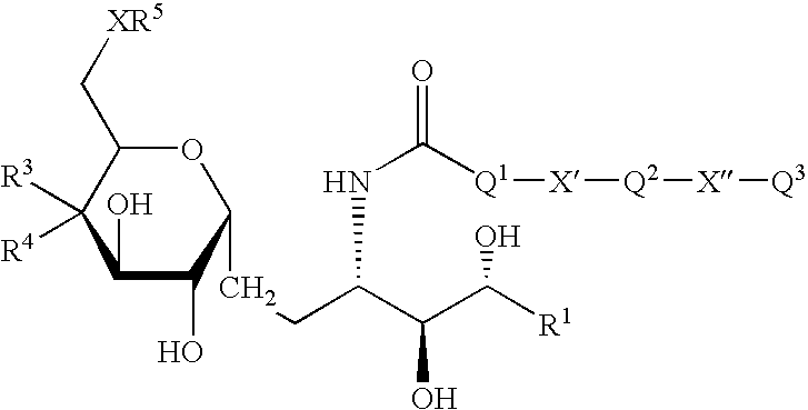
O1C(C[XR5])C([R3])([R4])C(O)C(O)C1CCC(C(C(O)[R1])O)NC([Q1][X][Q2][X][Q3])=O
